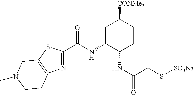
N1=C(C(NC2C(NC(CS[SO3Na])=O)CCC([CONMe2])C2)=O)SC2=C1CCN(C)C2
